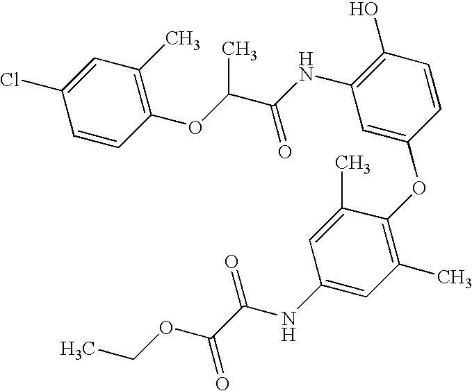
C1(O)=C(NC(=O)C(OC2=C(C)C=C(Cl)C=C2)C)C=C(OC2=C(C)C=C(NC(=O)C(=O)OCC)C=C2C)C=C1
